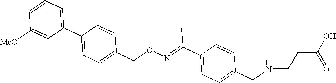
C1=CC=C(C2=CC=C(CON=C(C3=CC=C(CNCCC(O)=O)C=C3)C)C=C2)C=C1[MeO]
